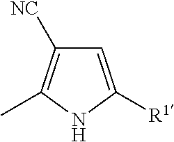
C1=C([R1])NC(C)=C1[NC]
